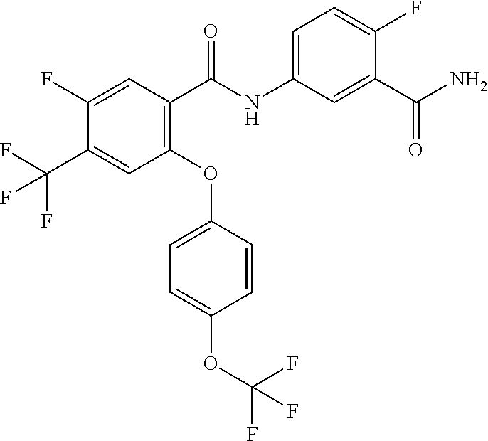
C1(OC2=CC=C(OC(F)(F)F)C=C2)=C(C(NC2=CC=C(F)C(C(N)=O)=C2)=O)C=C(F)C(C(F)(F)F)=C1
